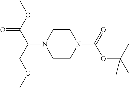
C1CN(C(C(OC)=O)COC)CCN1C(OC(C)(C)C)=O
